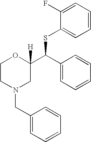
C1(F)=CC=CC=C1SC(C1([H])OCCN(CC2=CC=CC=C2)C1)C1=CC=CC=C1
